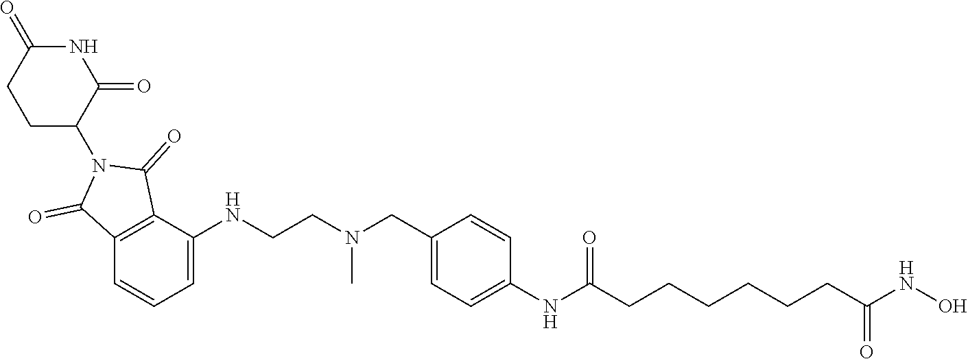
C(CN(CC1=CC=C(NC(CCCCCCC(NO)=O)=O)C=C1)C)NC1=CC=CC2=C1C(=O)N(C1C(=O)NC(=O)CC1)C2=O
